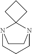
C1CC2(C1)N1CCCN2CC1
